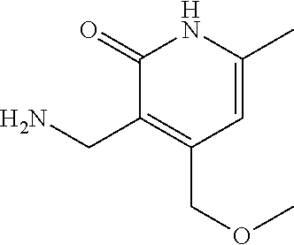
C1(=O)C(CN)=C(COC)C=C(C)N1
